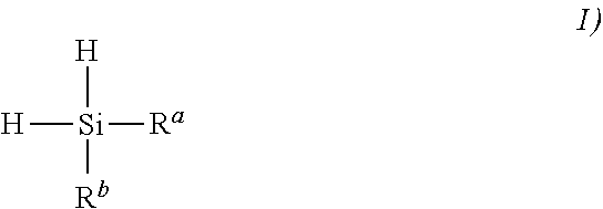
[H][Si]([Ra])([H])[Rb]
